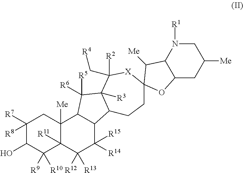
C1([R8])([R7])C(O)C([R9])([R10])C2([R11])C([Me])(C1)C1C(C([R15])([R14])C2([R12])[R13])C2C([R3])(C1([R5])[R6])C([R2])(C[R4])[X]C1(CC2)C([Me])C2C(CC([Me])CN2[R1])O1
